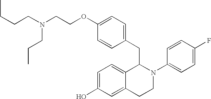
O(C1=CC=C(CC2C3=CC=C(O)C=C3CCN2C2=CC=C(F)C=C2)C=C1)CCN(CCCC)CCC
